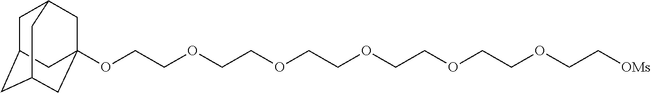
C1C2CC3CC(OCCOCCOCCOCCOCCOCC[OMs])(CC1C3)C2
